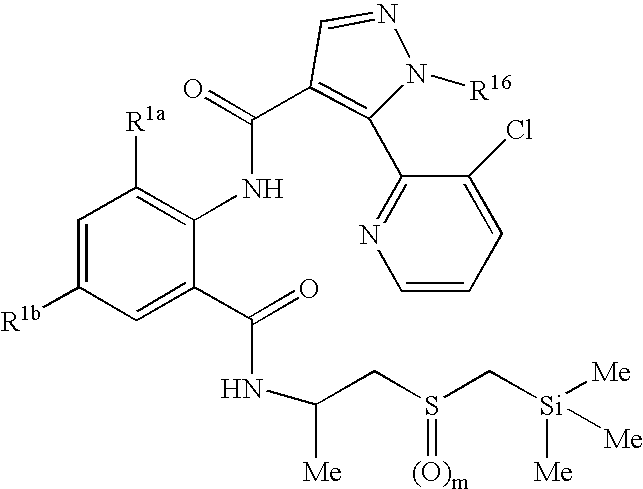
C1=C(C(NC(CS(C[Si]([Me])([Me])[Me])=[(O)m])[Me])=O)C(NC(=O)C2=C(C3=NC=CC=C3Cl)N([R16])N=C2)=C([R1a])C=C1[R1b]
